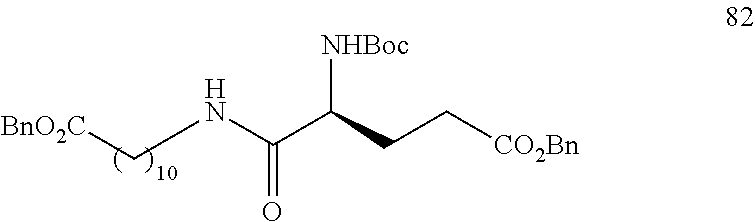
[BnO2C]CNC(=O)C(CC[CO2Bn])[NHBoc]
